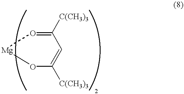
C1([C(CH3)3])=O[Mg]OC([C(CH3)3])=C1
